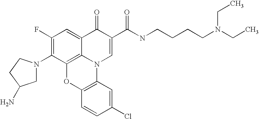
C1(F)=C(N2CC(N)CC2)C2=C3C(=C1)C(=O)C(C(NCCCCN(CC)CC)=O)=CN3C1=C(O2)C=CC(Cl)=C1
